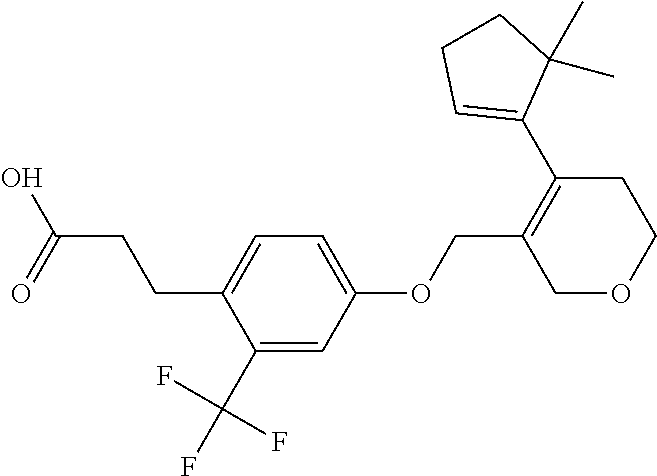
C1(C2=C(COC3=CC=C(CCC(=O)O)C(C(F)(F)F)=C3)COCC2)=CCCC1(C)C
